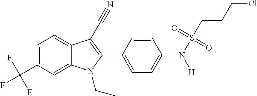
C1=C2C(=CC=C1C(F)(F)F)C(C#N)=C(C1=CC=C(N(S(=O)(=O)CCCCl)[H])C=C1)N2CC
